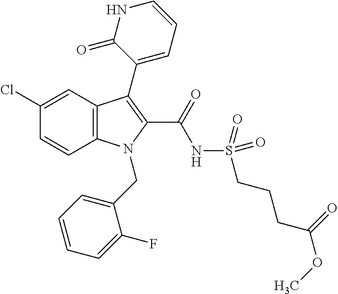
C12=C(C=C(Cl)C=C1)C(C1=CC=CNC1=O)=C(C(=O)NS(CCCC(OC)=O)(=O)=O)N2CC1=CC=CC=C1F
